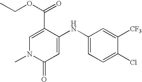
C1(C(=O)OCC)=CN(C)C(=O)C=C1NC1=CC=C(Cl)C([CF3])=C1
